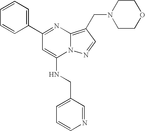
C1=CC(C2=NC3=C(CN4CCOCC4)C=NN3C(NCC3=CC=CN=C3)=C2)=CC=C1
